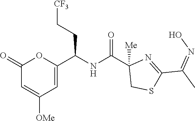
C1(=O)C=C([OMe])C=C(C(NC(C2([Me])CSC(C(C)=NO)=N2)=O)CC[CF3])O1
